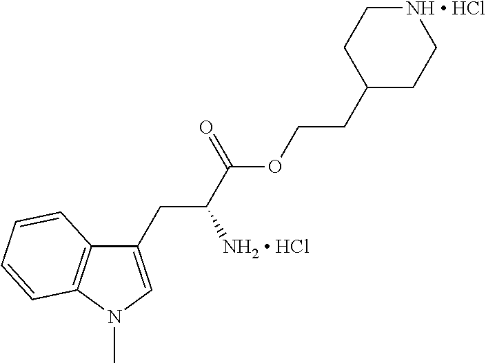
C1(CC(C(OCCC2CC[NH  HCl]CC2)=O)[NH2  HCl])=CN(C)C2=C1C=CC=C2
